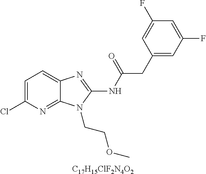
C1=C(Cl)N=C2C(=C1)N=C(NC(CC1=CC(F)=CC(F)=C1)=O)N2CCOC.[C17H15ClF2N4O2]
